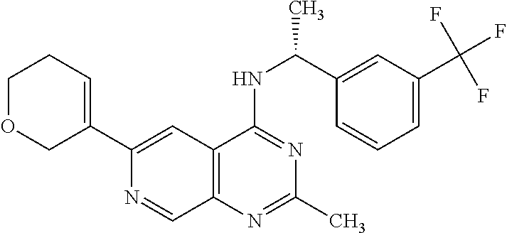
N1=C(C)N=C(NC(C2=CC(C(F)(F)F)=CC=C2)C)C2=C1C=NC(C1=CCCOC1)=C2
